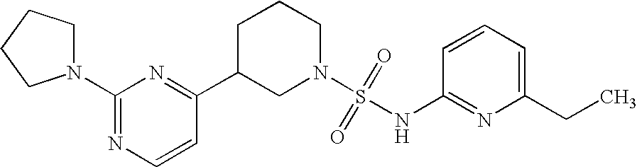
C1C(C2=NC(N3CCCC3)=NC=C2)CN(S(=O)(=O)NC2=NC(CC)=CC=C2)CC1
